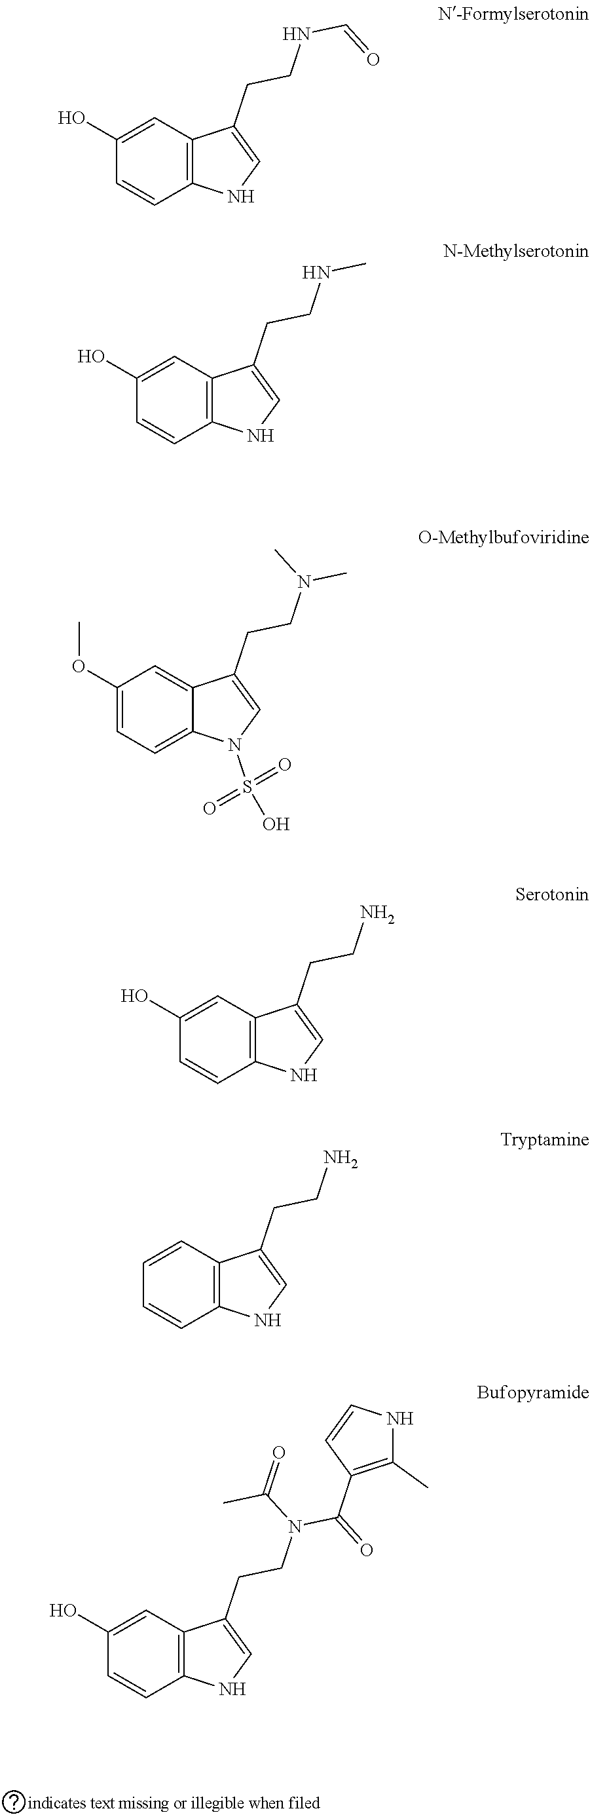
C1(O)=CC2=C(C=C1)NC=C2CCNC=O.C1(O)=CC2=C(C=C1)NC=C2CCNC.C1(OC)=CC=C2C(=C1)C(CCN(C)C)=CN2S(=O)(=O)O.C1(O)=CC2=C(C=C1)NC=C2CCN.C1=CC2=C(C=C1)NC=C2CCN.C1(O)=CC2=C(C=C1)NC=C2CCN(C(=O)C1=C(C)NC=C1)C(=O)C
